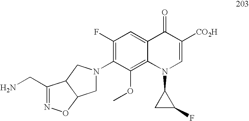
C1(N2CC3C(C2)C(CN)=NO3)=C(F)C=C2C(=C1OC)N(C1CC1F)C=C([CO2H])C2=O
